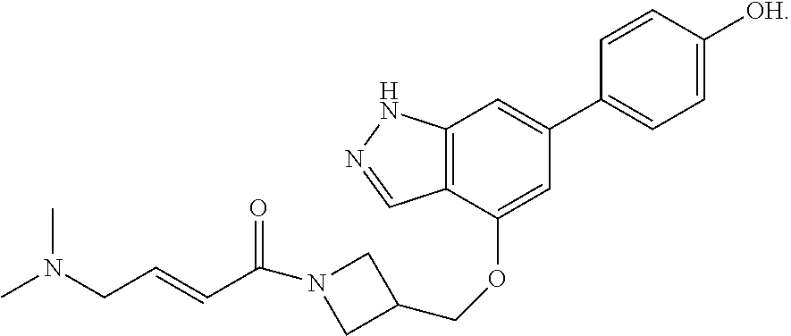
C1(C2=CC3=C(C(OCC4CN(C(C=CCN(C)C)=O)C4)=C2)C=NN3)=CC=C([OH])C=C1
